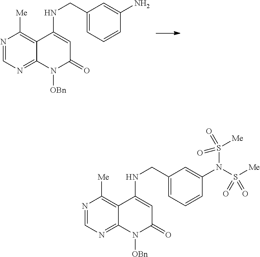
N1=CN=C2C(=C1[Me])C(NCC1=CC=CC(N)=C1)=CC(=O)N2[OBn].N1=CN=C2C(=C1[Me])C(NCC1=CC=CC(N(S([Me])(=O)=O)S(=O)(=O)[Me])=C1)=CC(=O)N2[OBn]
